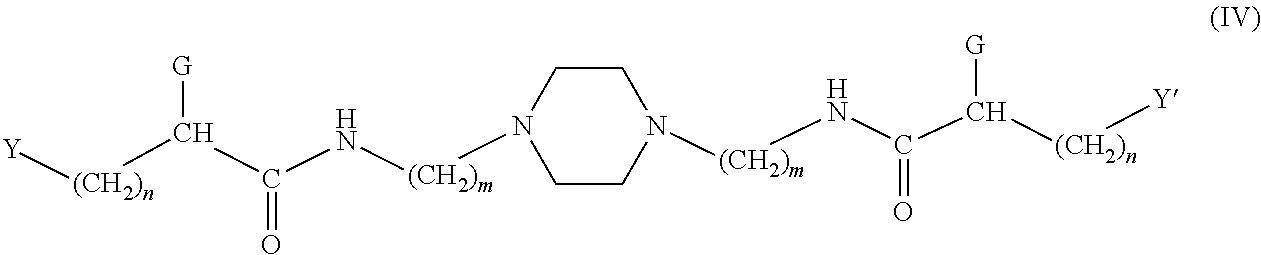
[Y][(CH2)n]C(C(N[(CH2)m]N1CCN([(CH2)m]NC(C([(CH2)n][Y])[G])=O)CC1)=O)[G]
